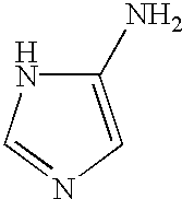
C1(N)=CN=CN1
